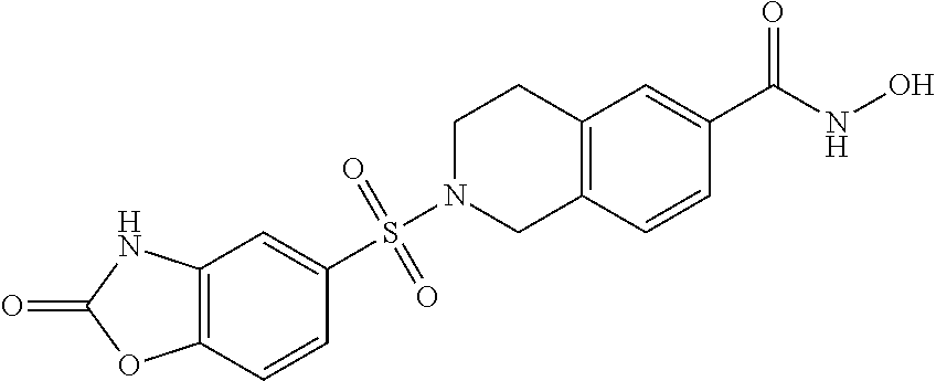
C1(S(=O)(=O)N2CC3=C(CC2)C=C(C(NO)=O)C=C3)=CC2=C(C=C1)OC(=O)N2
